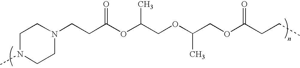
N1(CCC(OC(COC(COC(CCC)=O)C)C)=O)CCN(C)CC1
